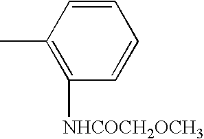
C1([NHCOCH2OCH3])=C(C)C=CC=C1
